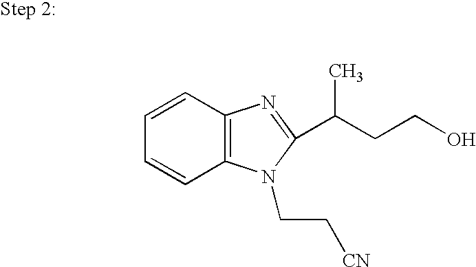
C1=CC2=C(C=C1)N=C(C(CCO)C)N2CC[CN]
